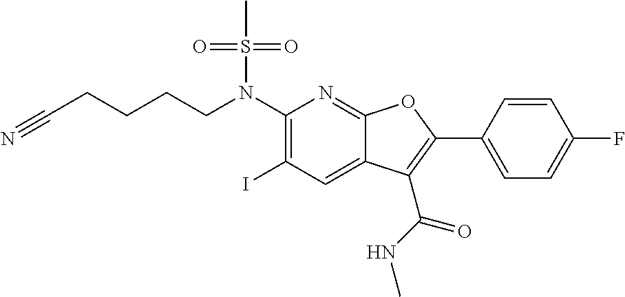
C1(N(CCCCC#N)S(C)(=O)=O)=C(I)C=C2C(=N1)OC(C1=CC=C(F)C=C1)=C2C(NC)=O
